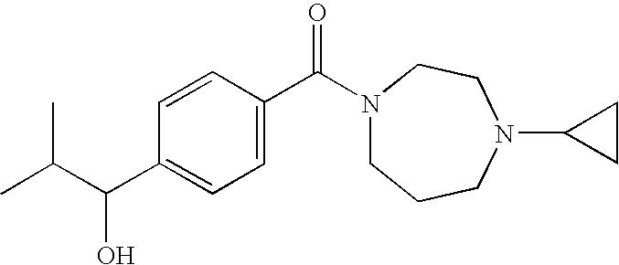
C(C(C1=CC=C(C(N2CCCN(C3CC3)CC2)=O)C=C1)O)(C)C
